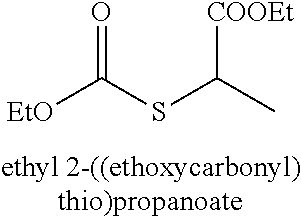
[EtO]C(SC(C)[COOEt])=O
